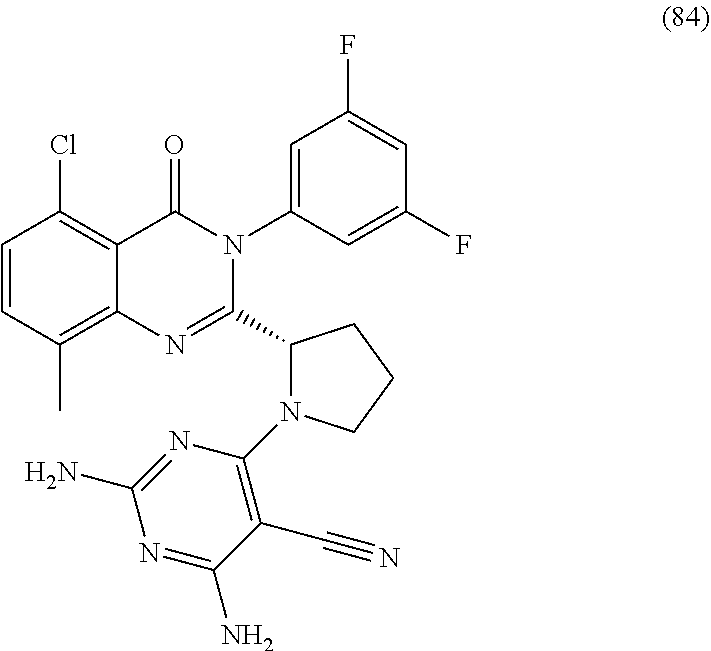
C1=CC(C)=C2C(=C1Cl)C(=O)N(C1=CC(F)=CC(F)=C1)C(C1N(C3=C(C#N)C(N)=NC(N)=N3)CCC1)=N2
